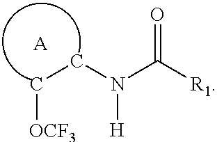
C(CN(C([R1])=O)[H])[OCF3].[A]
